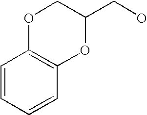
C1=CC=CC2=C1OCC(CO)O2
